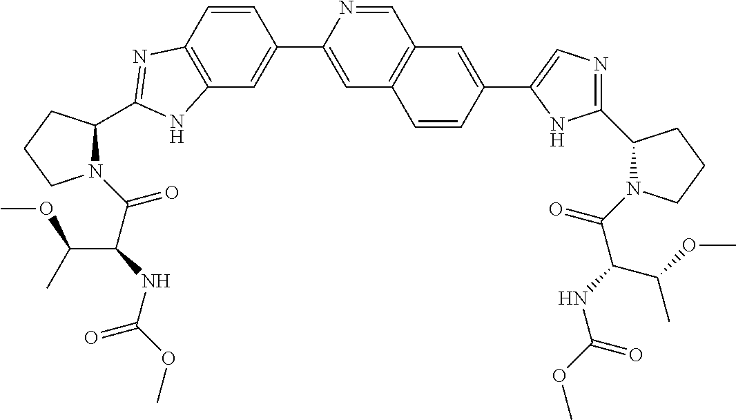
C12=C(C=CC(C3=CC4=C(C=N3)C=C(C3=CN=C(C5N(C(C(NC(OC)=O)C(OC)C)=O)CCC5)N3)C=C4)=C1)N=C(C1CCCN1C(C(NC(OC)=O)C(C)OC)=O)N2
